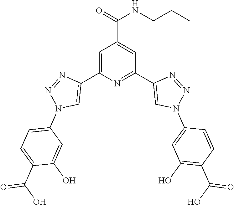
C1=C(C2=CN(C3=CC=C(C(O)=O)C(O)=C3)N=N2)N=C(C2=CN(C3=CC(O)=C(C(O)=O)C=C3)N=N2)C=C1C(=O)NCCC
